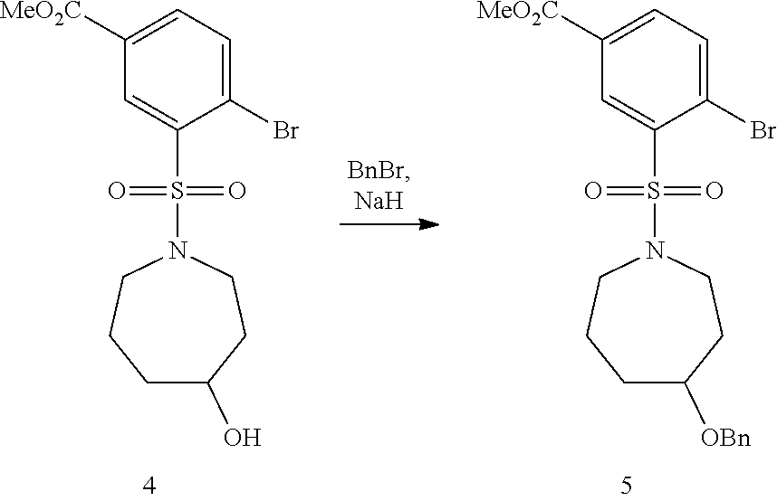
C1([MeO2C])=CC=C(Br)C(S(N2CCCC([OBn])CC2)(=O)=O)=C1.C1([MeO2C])=CC=C(Br)C(S(N2CCCC(O)CC2)(=O)=O)=C1
